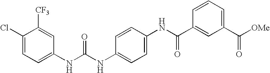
C1(Cl)=CC=C(NC(=O)NC2=CC=C(NC(C3=CC(C([OMe])=O)=CC=C3)=O)C=C2)C=C1[CF3]
